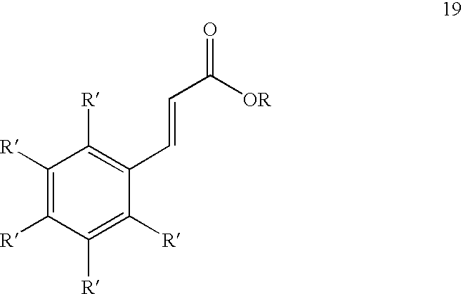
[R]C1=C([R])C([R])=C(C=CC(=O)[OR])C([R])=C1[R]
